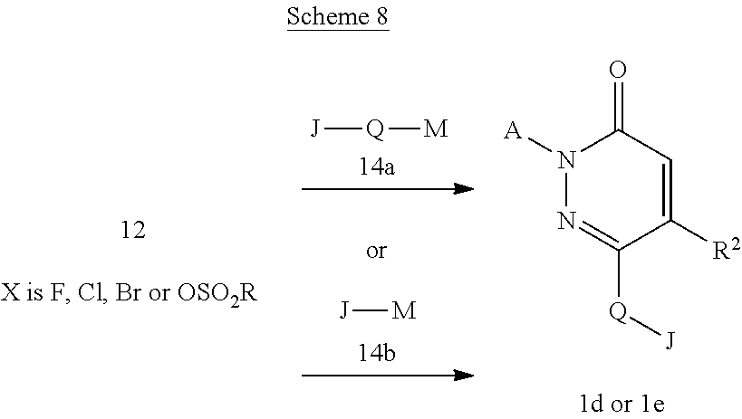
N1([A])N=C([Q][J])C([R2])=CC1=O.[J][Q][M].[J][M]
